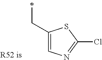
C1(CC)=CN=C(Cl)S1
